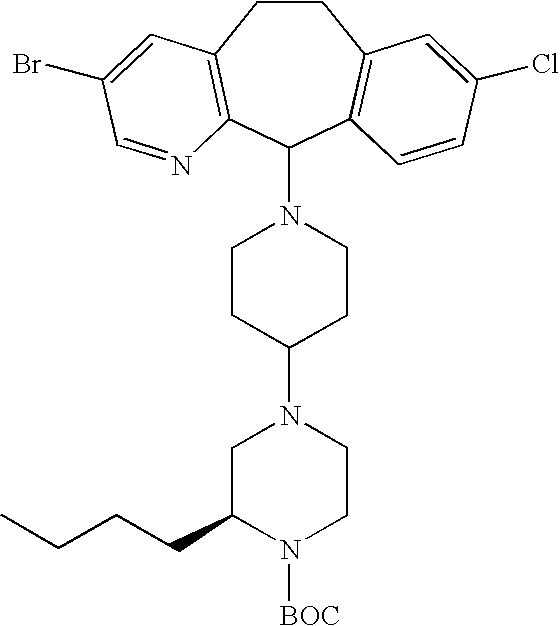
C1CC2=C(C(N3CCC(N4CC(CCCC)N([BOC])CC4)CC3)C3=C1C=C(Cl)C=C3)N=CC(Br)=C2
